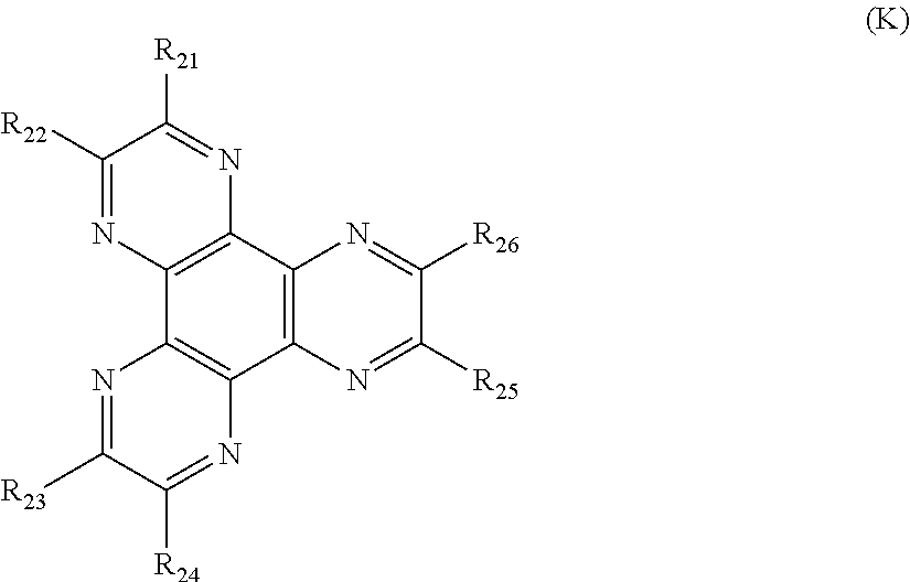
C12=C(C3=C(C4=C1N=C([R26])C([R25])=N4)N=C([R24])C([R23])=N3)N=C([R22])C([R21])=N2
